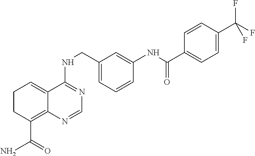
C1CC(C(N)=O)=C2C(=C1)C(NCC1=CC=CC(NC(=O)C3=CC=C(C(F)(F)F)C=C3)=C1)=NC=N2
